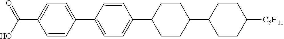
C1=CC(C2=CC=C(C3CCC(C4CCC([C5H11])CC4)CC3)C=C2)=CC=C1C(O)=O
